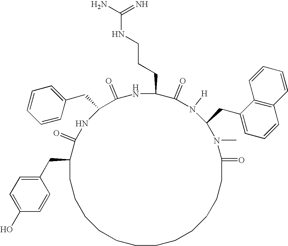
C1(CC2=CC=CC=C2)C(=O)NC(CCCNC(N)=N)C(=O)N([H])C(CC2=CC=CC3=C2C=CC=C3)N(C)C(=O)CCCCCCCCCCCCC(CC2=CC=C(O)C=C2)C(=O)N1
